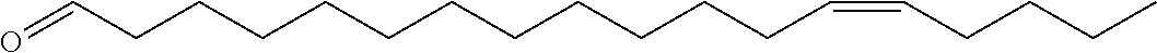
C(CCC=CCCCC)CCCCCCCCC=O
